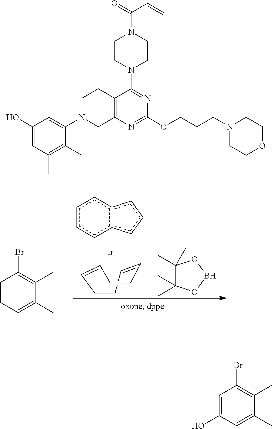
c1ccc2c(c1)ccc2.C1=CCCC=CCC1.[Ir].C1(C)(C)C(C)(C)OBO1.C1=CC=C(C)C(C)=C1Br.C1=C(O)C=C(C)C(C)=C1Br.C12=C(N=C(OCCCN3CCOCC3)N=C1N1CCN(C(=O)C=C)CC1)CN(C1=CC(O)=CC(C)=C1C)CC2
